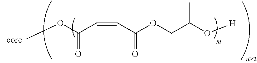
O(C(C=CC(OCC(O[H])C)=O)=O)C.[core]
